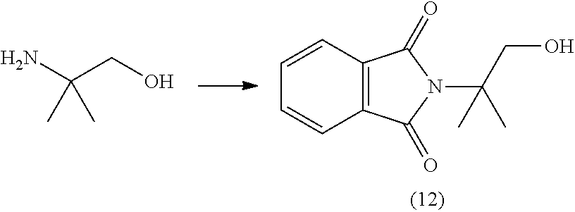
C1=CC2=C(C=C1)C(=O)N(C(CO)(C)C)C2=O.NC(CO)(C)C
